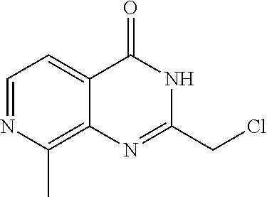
C1(CCl)=NC2=C(C)N=CC=C2C(=O)N1
